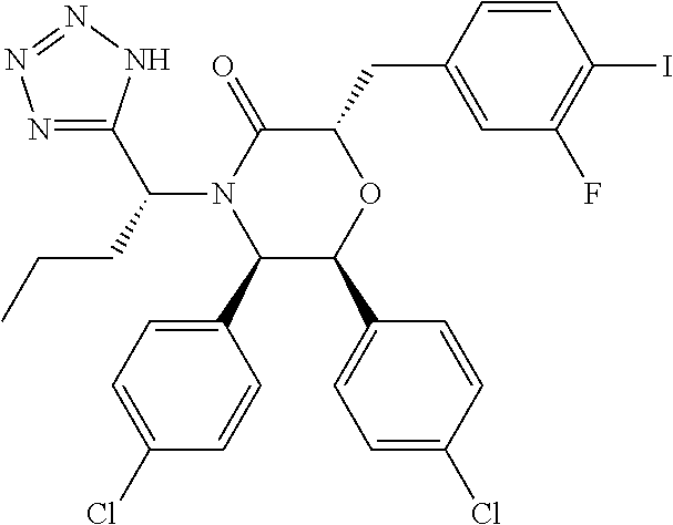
C1(C2=CC=C(Cl)C=C2)C(C2=CC=C(Cl)C=C2)OC(CC2=CC(F)=C(I)C=C2)C(=O)N1C(CCC)C1=NN=NN1
